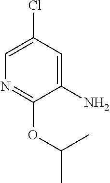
C1=C(Cl)C=C(N)C(OC(C)C)=N1
